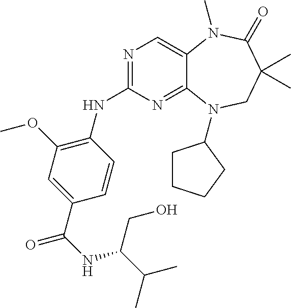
N1=C(NC2=C(OC)C=C(C(=O)NC(C(C)C)CO)C=C2)N=C2C(=C1)N(C)C(=O)C(C)(C)CN2C1CCCC1
